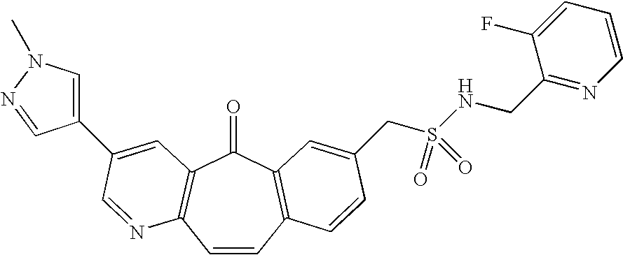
C1=CC2=C(C(=O)C3=C1N=CC(C1=CN(C)N=C1)=C3)C=C(CS(=O)(=O)NCC1=NC=CC=C1F)C=C2
